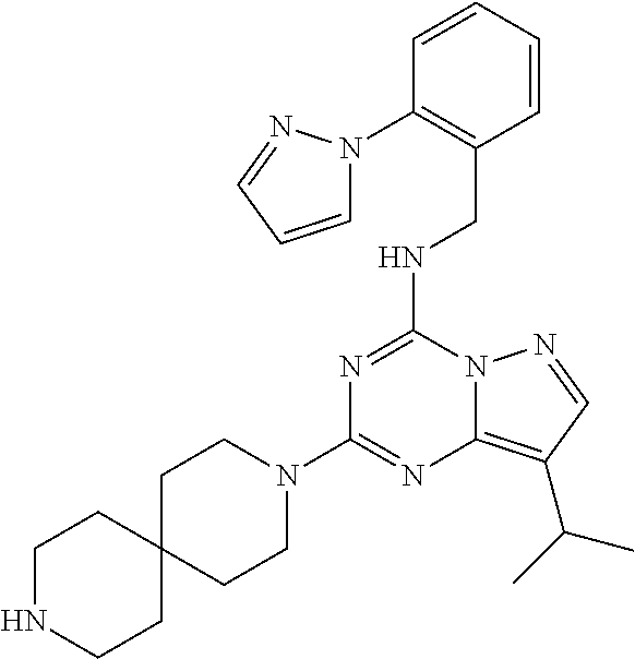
N1=C(NCC2=C(N3C=CC=N3)C=CC=C2)N2C(=C(C(C)C)C=N2)N=C1N1CCC2(CC1)CCNCC2
